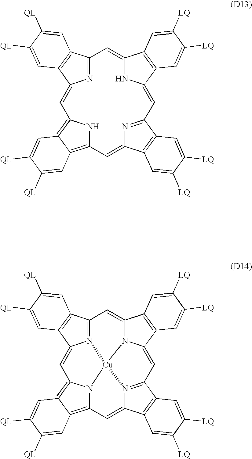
N1C2=CC3=NC(=CC4=C5C(=C(N4)C=C4N=C(C6=C4C=C([QL])C([QL])=C6)C=C1C1=C2C=C([LQ])C([LQ])=C1)C=C([QL])C([QL])=C5)C1=C3C=C([LQ])C([LQ])=C1.N12C3=CC4=N5C(=CC6=C7C(=C8N6[Cu]15N1=C(C5=C(C1=C8)C=C([QL])C([QL])=C5)C=C2C1=C3C=C([LQ])C([LQ])=C1)C=C([QL])C([QL])=C7)C1=C4C=C([LQ])C([LQ])=C1
